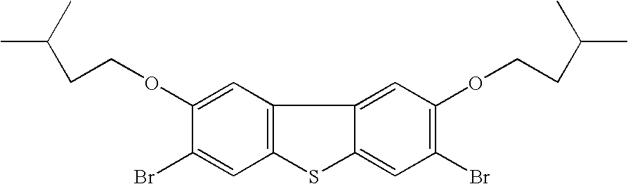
C1(OCCC(C)C)=CC2=C(C=C1Br)SC1=CC(Br)=C(OCCC(C)C)C=C21
